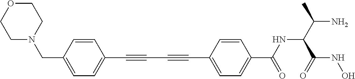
C1=CC(CN2CCOCC2)=CC=C1C#CC#CC1=CC=C(C(NC(C(N)C)C(NO)=O)=O)C=C1
